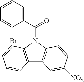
C12=C(N(C(C3=CC=CC=C3Br)=O)C3=C1C=C([NO2])C=C3)C=CC=C2
